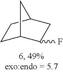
C1C2C(F)CC(C1)C2
